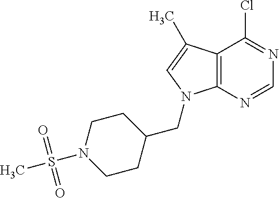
C12=C(N=CN=C1Cl)N(CC1CCN(S(C)(=O)=O)CC1)C=C2C
